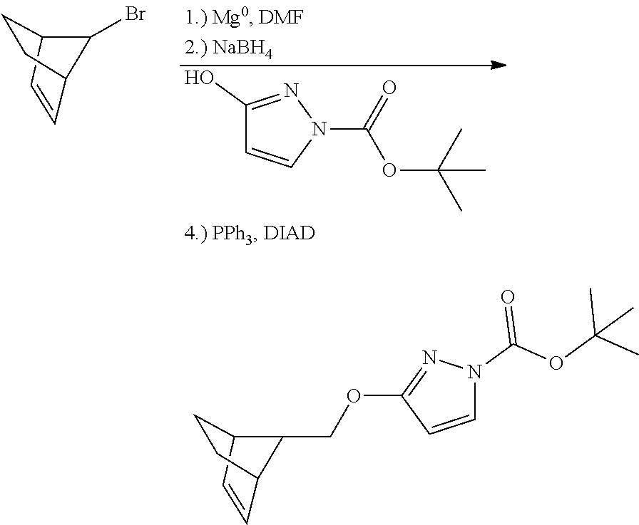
C1(O)=NN(C(=O)OC(C)(C)C)C=C1.C1=CC2CCC1C2Br.C1=CC2CCC1C2COC1=NN(C(OC(C)(C)C)=O)C=C1
